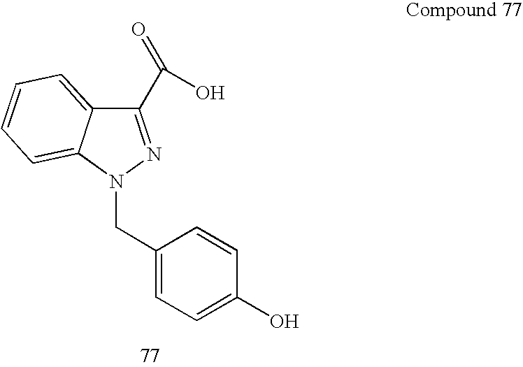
C1(C(=O)O)=NN(CC2=CC=C(O)C=C2)C2=CC=CC=C12
